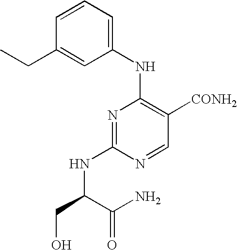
C1=CC=C(NC2=C([CONH2])C=NC(NC(CO)C(N)=O)=N2)C=C1CC
